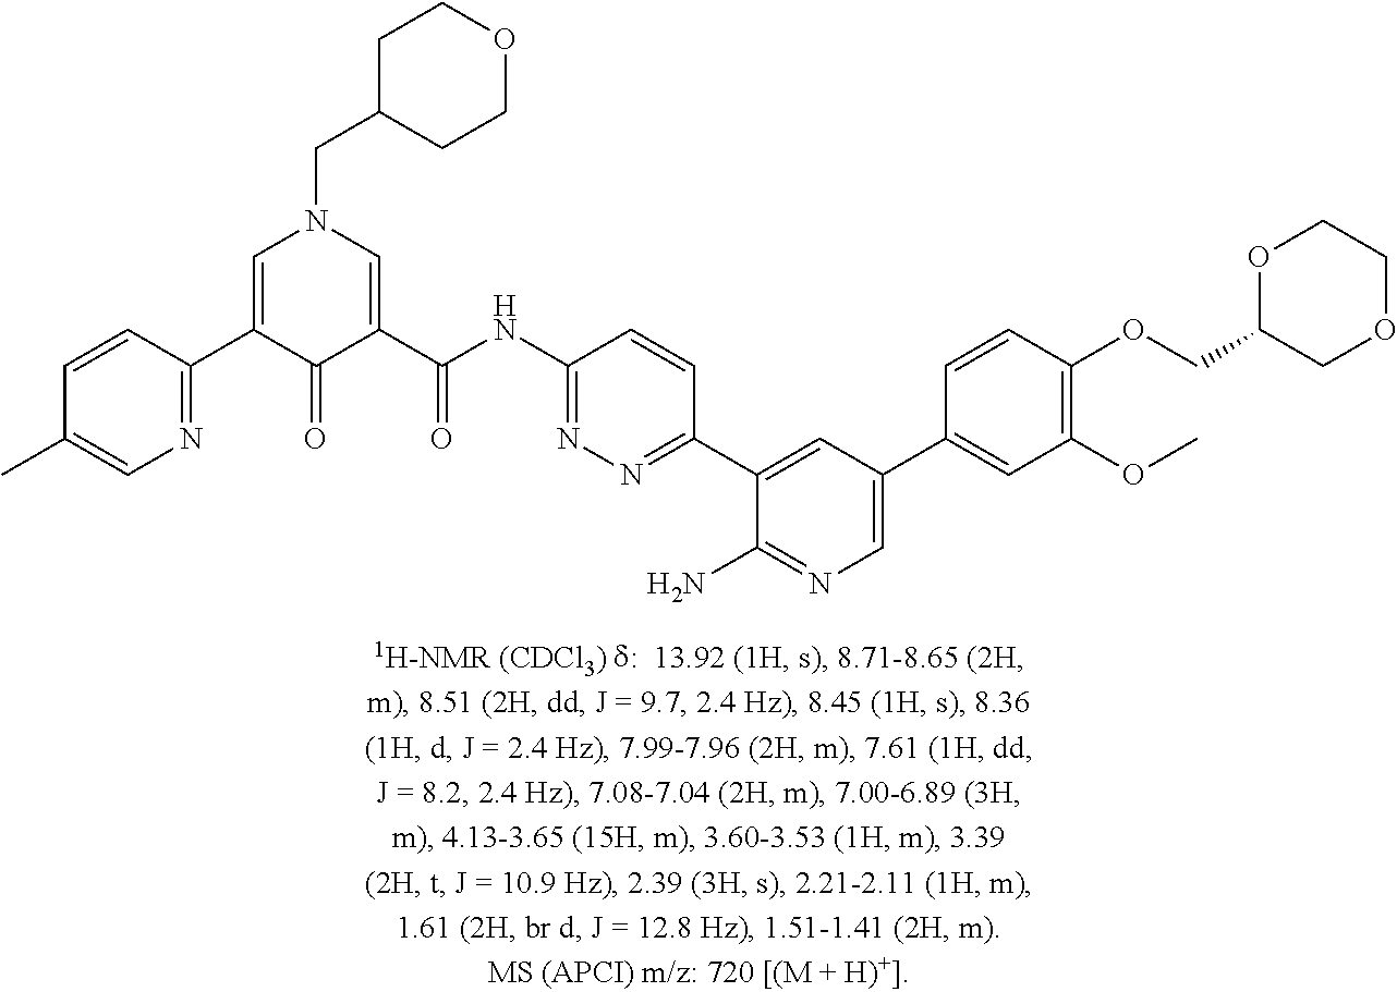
N1=C(C2=CN(CC3CCOCC3)C=C(C(NC3=NN=C(C4=CC(C5=CC(OC)=C(OCC6COCCO6)C=C5)=CN=C4N)C=C3)=O)C2=O)C=CC(C)=C1
